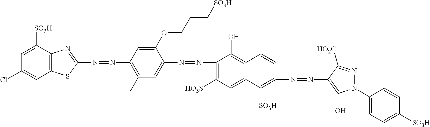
C1(N=NC2=CC(C)=C(N=NC3=NC4=C(S3)C=C(Cl)C=C4[SO3H])C=C2OCCC[SO3H])=C([HO3S])C=C2C(=C1O)C=CC(N=NC1=C(O)N(C3=CC=C([SO3H])C=C3)N=C1[HO2C])=C2[SO3H]
